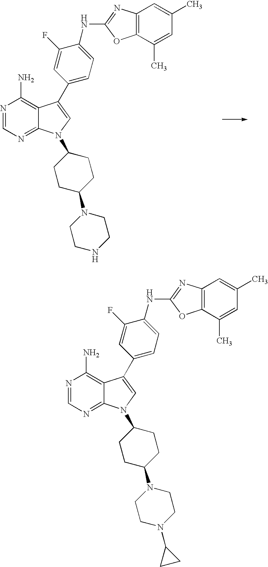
N1=CN=C2C(=C1N)C(C1=CC=C(NC3=NC4=C(O3)C(C)=CC(C)=C4)C(F)=C1)=CN2C1CCC(N2CCNCC2)CC1.N1=CN=C2C(=C1N)C(C1=CC=C(NC3=NC4=C(O3)C(C)=CC(C)=C4)C(F)=C1)=CN2C1CCC(N2CCN(C3CC3)CC2)CC1
